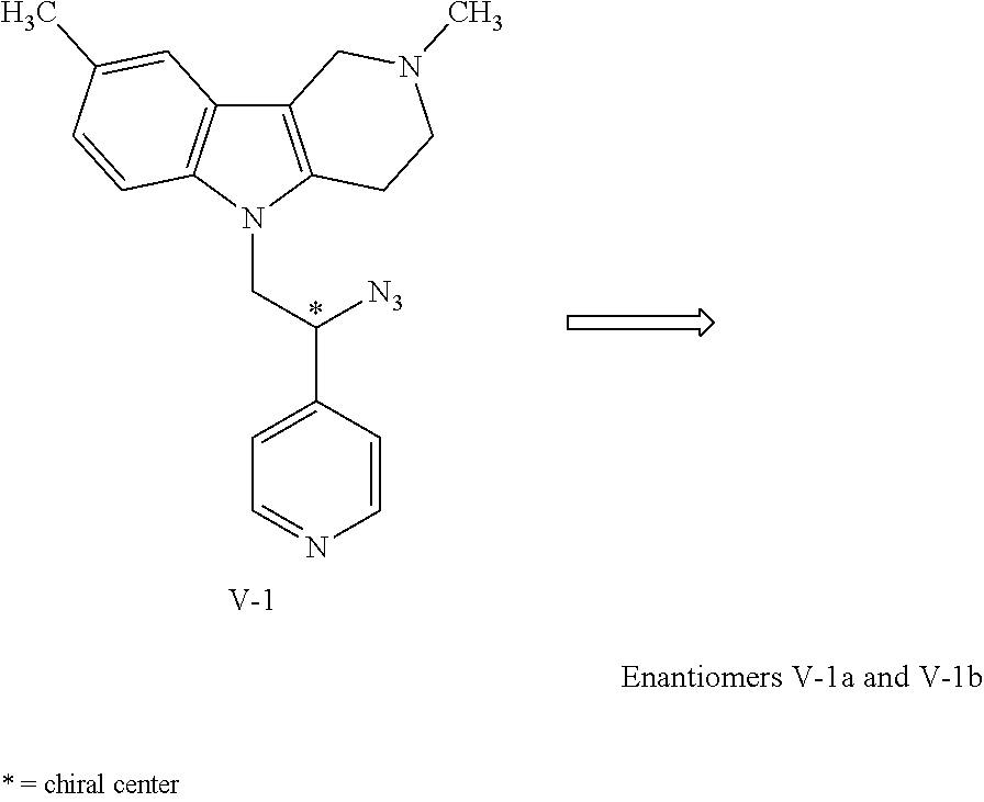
C12=C(N(CC(C3=CC=NC=C3)[N3])C3=C1C=C(C)C=C3)CCN(C)C2.[V]
